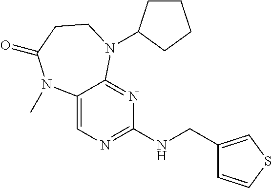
C(NC1=NC=C2C(=N1)N(C1CCCC1)CCC(=O)N2C)C1=CSC=C1
